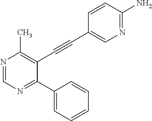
N1=CN=C(C2=CC=CC=C2)C(C#CC2=CN=C(N)C=C2)=C1C
